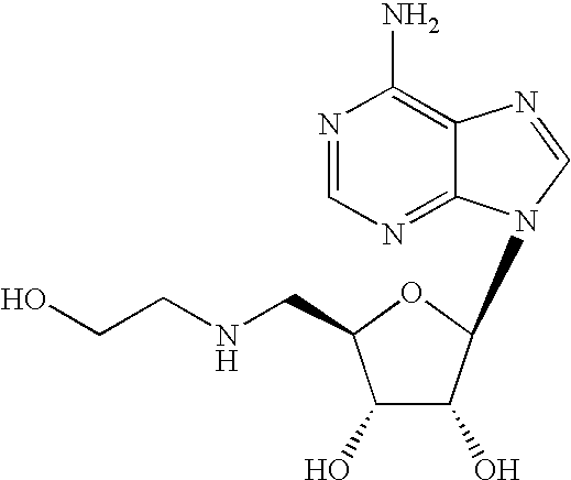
N1=CN=C2C(=C1N)N=CN2C1C(O)C(O)C(CNCCO)O1
